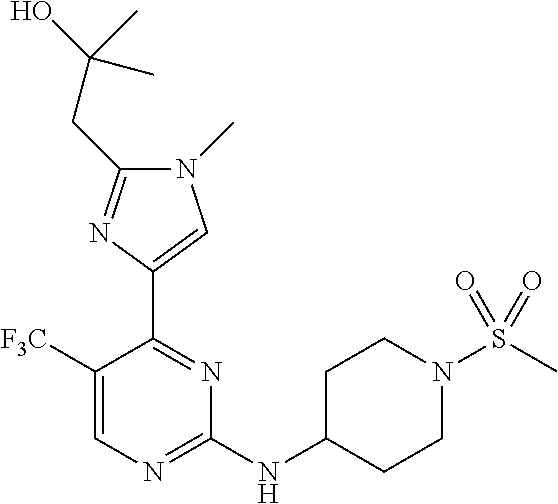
C1(NC2CCN(S(C)(=O)=O)CC2)=NC=C([F3C])C(C2=CN(C)C(CC(O)(C)C)=N2)=N1
